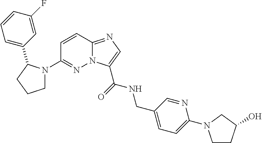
N12C(=NC=C1C(=O)NCC1=CC=C(N3CCC(O)C3)N=C1)C=CC(N1CCCC1C1=CC=CC(F)=C1)=N2
